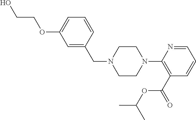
C1=C(CN2CCN(C3=C(C(=O)OC(C)C)C=CC=N3)CC2)C=CC=C1OCCO
